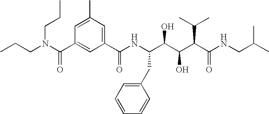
CCCN(C(C1=CC(C(NC(C(C(C(C(NCC(C)C)=O)C(C)C)O)O)CC2=CC=CC=C2)=O)=CC(C)=C1)=O)CCC
